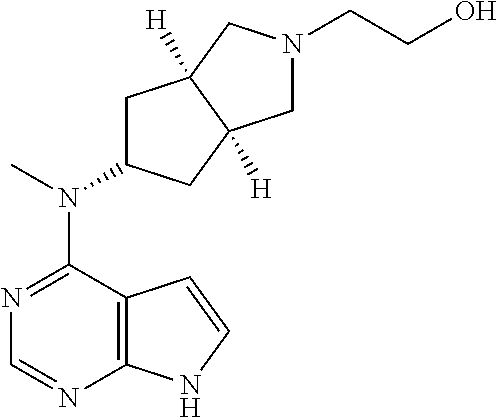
N1=C(N(C)C2CC3([H])C([H])(C2)CN(CCO)C3)C2=C(N=C1)NC=C2
